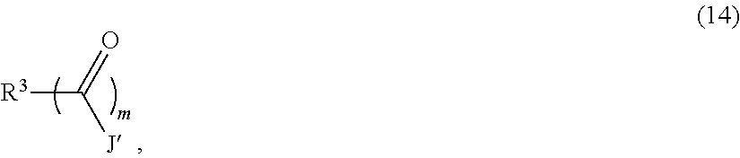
[R3]C(=O)[J]
